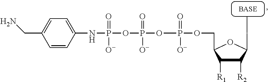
C1([R2])C([R1])C(COP([O-])(=O)OP(OP(NC2=CC=C(CN)C=C2)(=O)[O-])(=O)[O-])OC1CC
